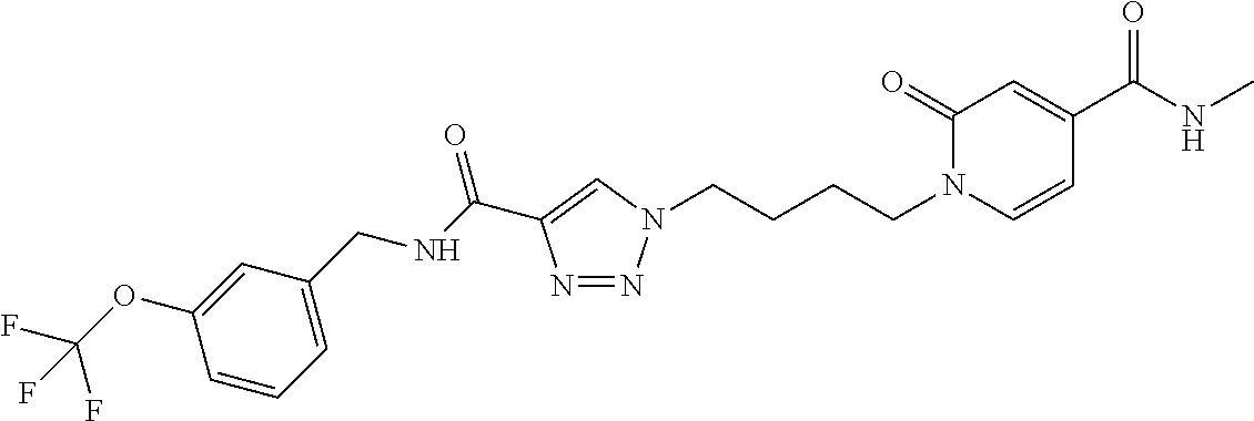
N1=NN(CCCCN2C=CC(C(NC)=O)=CC2=O)C=C1C(NCC1=CC=CC(OC(F)(F)F)=C1)=O
